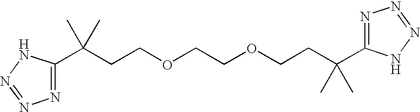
C(CCOCCOCCC(C)(C)C1=NN=NN1)(C)(C)C1=NN=NN1
